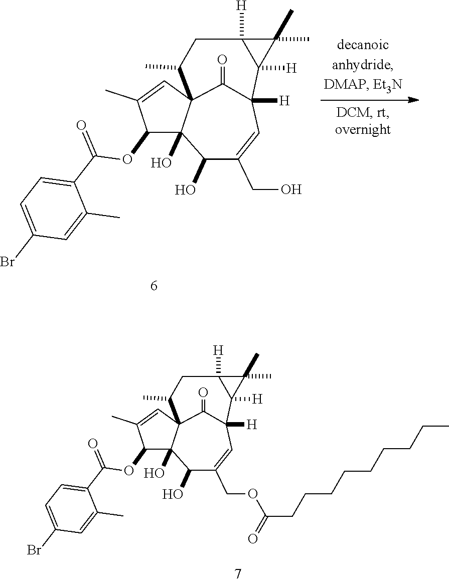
C1(OC(C2=CC=C(Br)C=C2C)=O)C(C)=CC23C1(O)C(O)C(CO)=CC([H])(C2=O)C1([H])C([H])(CC3C)C1(C)C.C1(OC(C2=CC=C(Br)C=C2C)=O)C(C)=CC23C1(O)C(O)C(COC(CCCCCCCCC)=O)=CC([H])(C2=O)C1([H])C([H])(CC3C)C1(C)C
